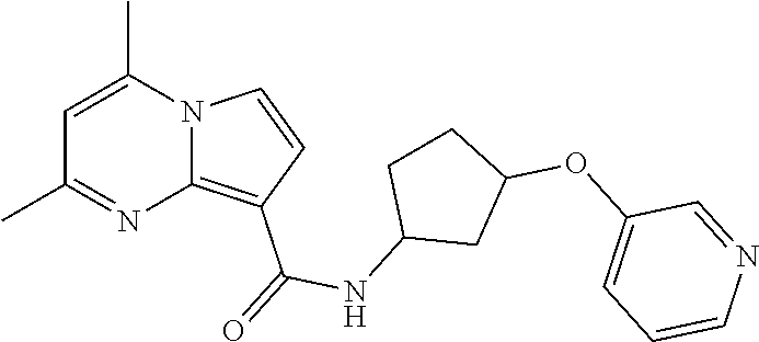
C1=C(C)N2C(=C(C(=O)NC3CC(OC4=CC=CN=C4)CC3)C=C2)N=C1C
